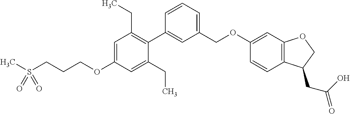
CS(CCCOC1=CC(CC)=C(C2=CC(COC3=CC4=C(C=C3)C(CC(O)=O)CO4)=CC=C2)C(CC)=C1)(=O)=O
